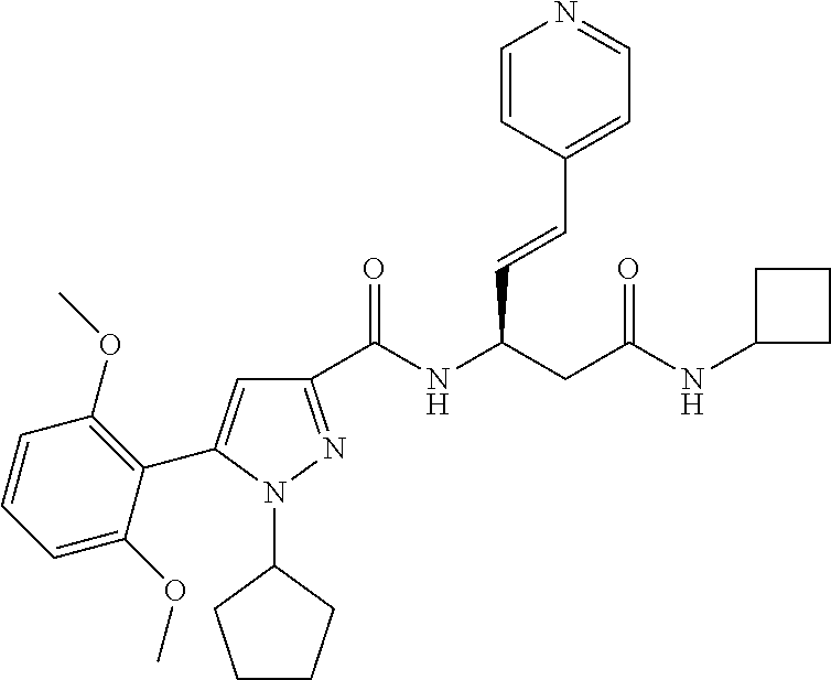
C1(C(NC(CC(NC2CCC2)=O)C=CC2=CC=NC=C2)=O)=NN(C2CCCC2)C(C2=C(OC)C=CC=C2OC)=C1
